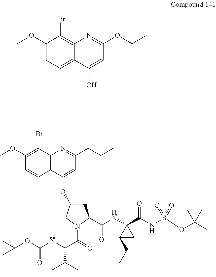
C1(OC)=CC=C2C(=C1Br)N=C(OCC)C=C2O.C1(OC)=C(Br)C2=C(C=C1)C(OC1CC(C(NC3(C(NS(OC4(C)CC4)(=O)=O)=O)CC3CC)=O)N(C(C(NC(=O)OC(C)(C)C)C(C)(C)C)=O)C1)=CC(CCC)=N2
